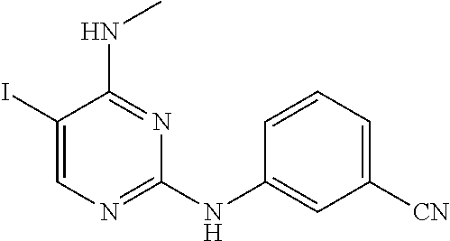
C1(I)=CN=C(NC2=CC([CN])=CC=C2)N=C1NC
